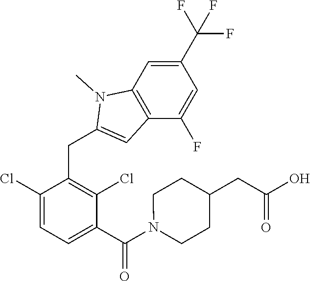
C1(Cl)=CC=C(C(N2CCC(CC(O)=O)CC2)=O)C(Cl)=C1CC1=CC2=C(N1C)C=C(C(F)(F)F)C=C2F
